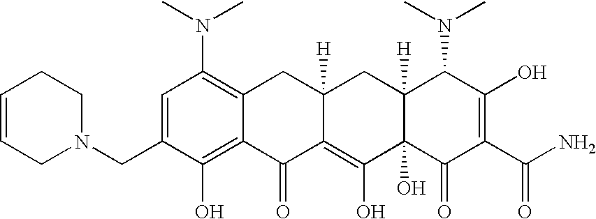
N1(CC2=CC(N(C)C)=C3C(=C2O)C(=O)C2=C(O)C4(O)C([H])(CC2([H])C3)C(N(C)C)C(O)=C(C(N)=O)C4=O)CC=CCC1
